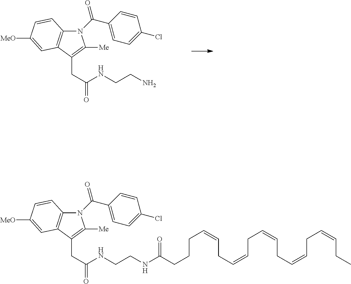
N1(C(C2=CC=C(Cl)C=C2)=O)C2=C(C(CC(=O)NCCNC(=O)CCCC=CCC=CCC=CCC=CCC=CCC)=C1[Me])C=C([MeO])C=C2.N1(C(C2=CC=C(Cl)C=C2)=O)C2=C(C(CC(=O)NCCN)=C1[Me])C=C([MeO])C=C2
